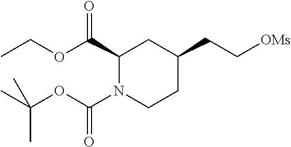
C1(C(OCC)=O)N(C(OC(C)(C)C)=O)CCC(CC[OMs])C1
